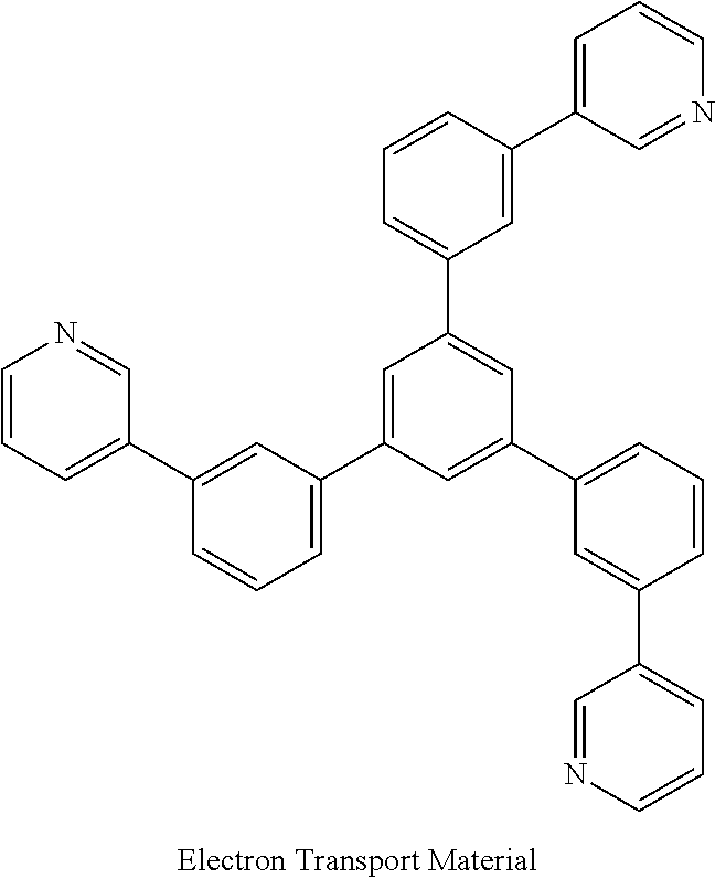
C1=C(C2=CC(C3=CC(C4=CC=CC(C5=CC=CN=C5)=C4)=CC(C4=CC=CC(C5=CC=CN=C5)=C4)=C3)=CC=C2)C=NC=C1
